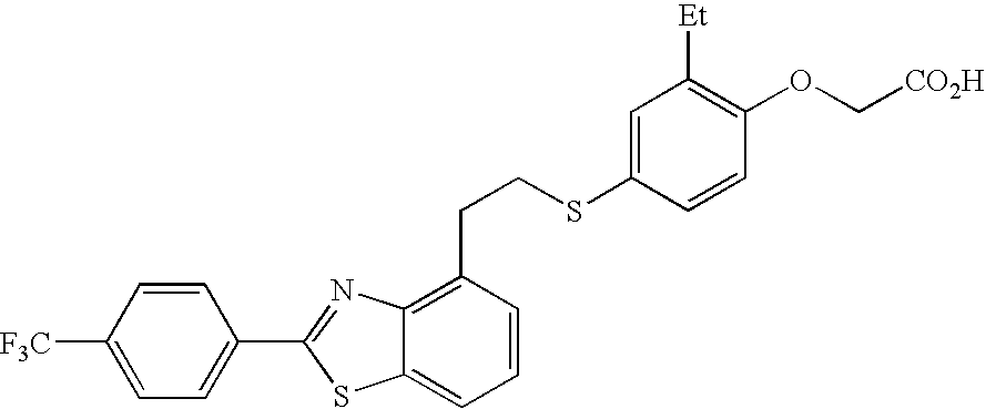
C1=CC([F3C])=CC=C1C1=NC2=C(CCSC3=CC([Et])=C(OC[CO2H])C=C3)C=CC=C2S1
